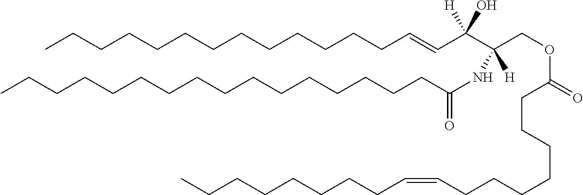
CCCCCCCCCCCCCC=CC(C(COC(CCCCCCCC=CCCCCCCCC)=O)(NC(CCCCCCCCCCCCCCCC)=O)[H])([H])O
